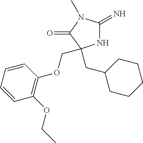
N1C(=N)N(C)C(=O)C1(CC1CCCCC1)COC1=C(OCC)C=CC=C1
